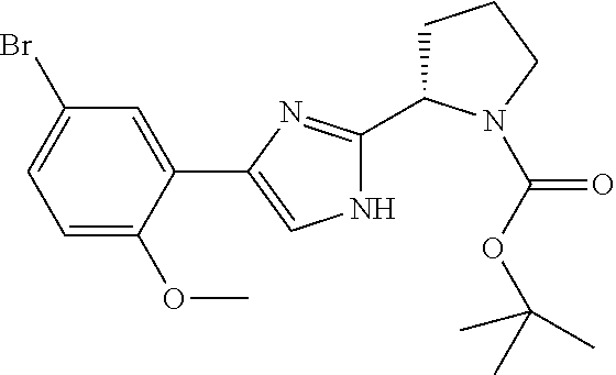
C1(Br)=CC=C(OC)C(C2=CNC(C3CCCN3C(OC(C)(C)C)=O)=N2)=C1
